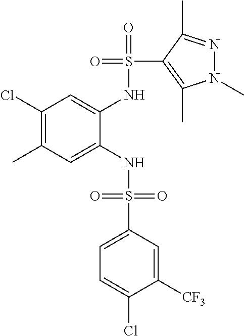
C1(Cl)=C(C)C=C(NS(=O)(=O)C2=CC=C(Cl)C([CF3])=C2)C(NS(=O)(C2=C(C)N(C)N=C2C)=O)=C1
